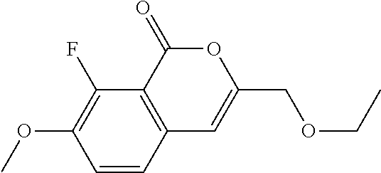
C1=CC2=C(C(F)=C1OC)C(=O)OC(COCC)=C2
